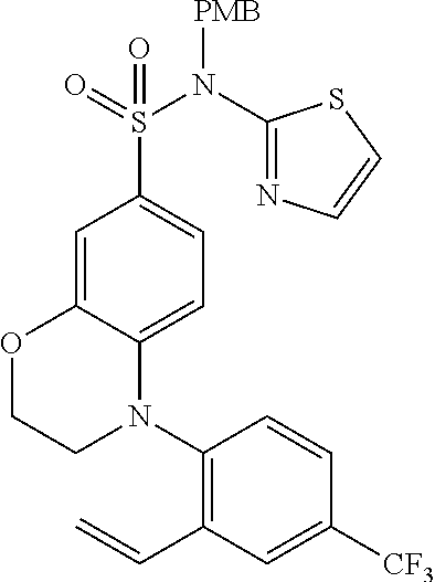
C1=C2C(=CC=C1S(=O)(N(C1=NC=CS1)[PMB])=O)N(C1=C(C=C)C=C([CF3])C=C1)CCO2
